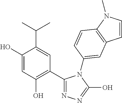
C1(O)=CC(O)=C(C2=NN=C(O)N2C2=CC3=C(N(C)C=C3)C=C2)C=C1C(C)C
